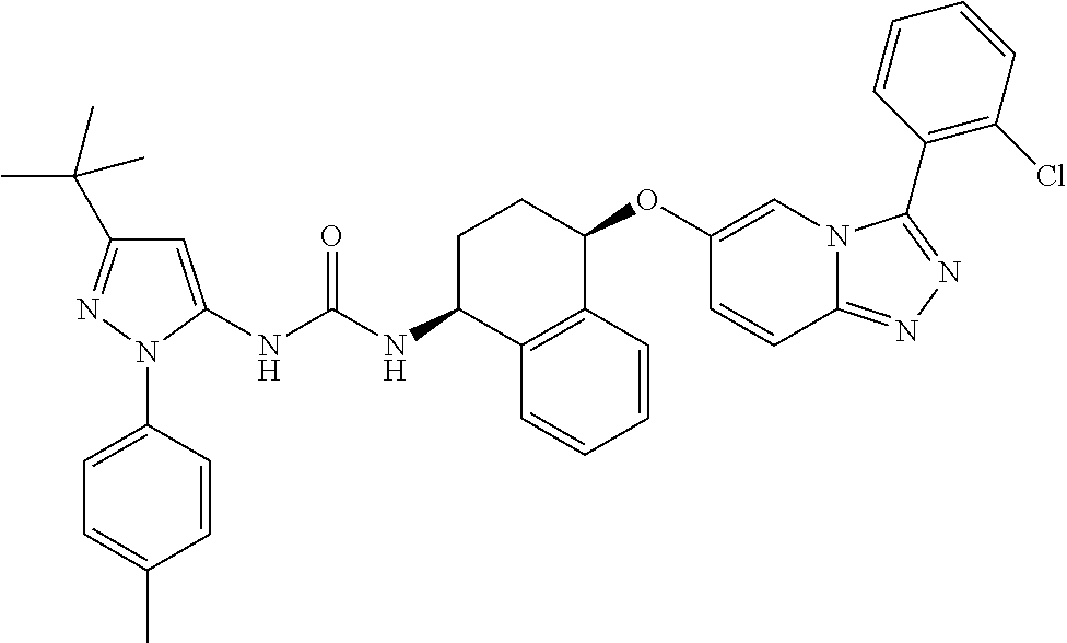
C1=C(NC(NC2C3=C(C(OC4=CN5C(=NN=C5C5=C(Cl)C=CC=C5)C=C4)CC2)C=CC=C3)=O)N(C2=CC=C(C)C=C2)N=C1C(C)(C)C
